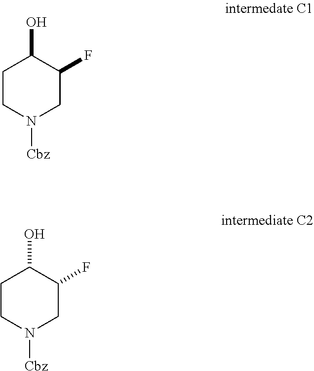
C1CN([Cbz])CC(F)C1O.C1CN([Cbz])CC(F)C1O
